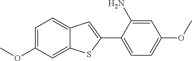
C1=C(OC)C=C2C(=C1)C=C(C1=CC=C(OC)C=C1N)S2
